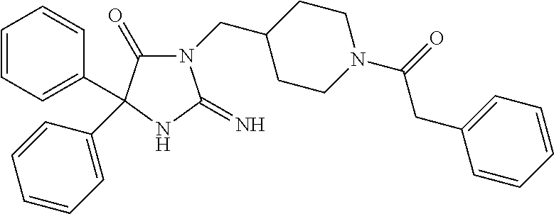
C1CC(CN2C(=O)C(C3=CC=CC=C3)(C3=CC=CC=C3)NC2=N)CCN1C(=O)CC1=CC=CC=C1
